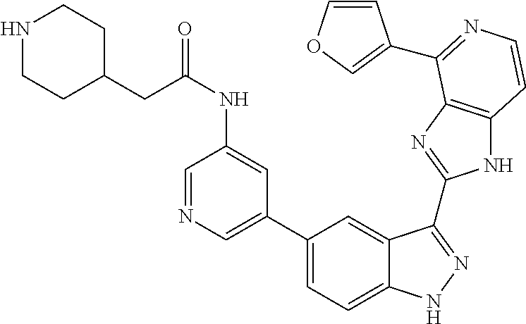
C1(C2=CN=CC(NC(=O)CC3CCNCC3)=C2)=CC=C2C(=C1)C(C1=NC3=C(N1)C=CN=C3C1=COC=C1)=NN2
